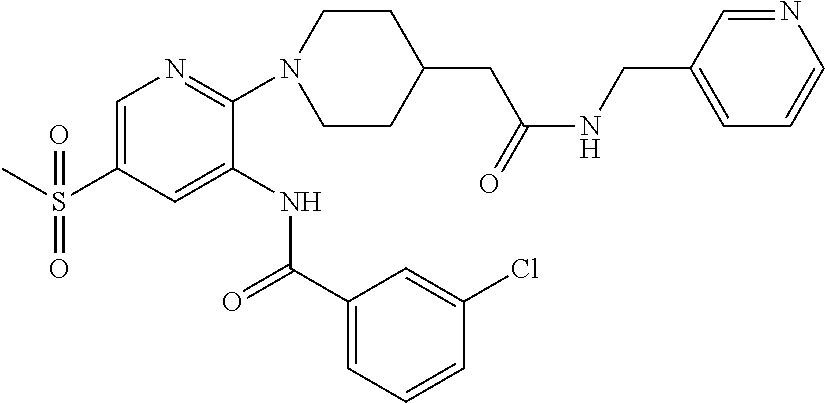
C1=C(S(C)(=O)=O)C=C(NC(C2=CC=CC(Cl)=C2)=O)C(N2CCC(CC(=O)NCC3=CC=CN=C3)CC2)=N1
